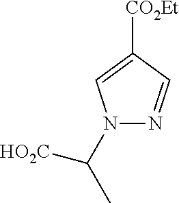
N1(C([HO2C])C)N=CC([CO2Et])=C1
